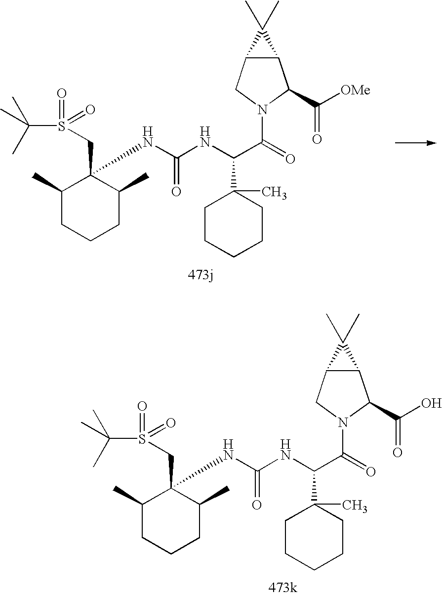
C1(C)CCCC(C)C1(CS(=O)(C(C)(C)C)=O)NC(=O)NC(C(=O)N1C(C(O)=O)C2C(C1)C2(C)C)C1(C)CCCCC1.C1(C)CCCC(C)C1(CS(=O)(C(C)(C)C)=O)NC(=O)NC(C(=O)N1C(C([OMe])=O)C2C(C1)C2(C)C)C1(C)CCCCC1
